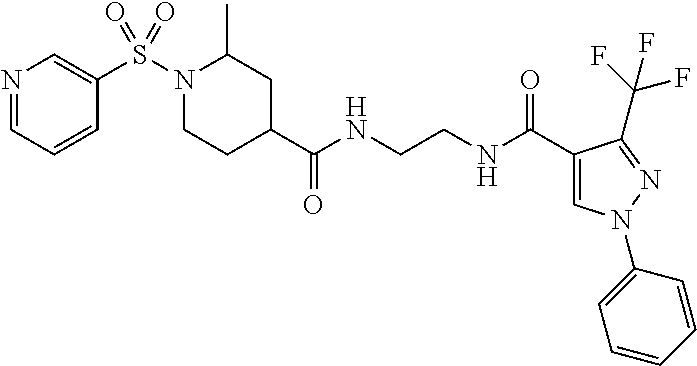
C1CC(C(NCCNC(C2=CN(C3=CC=CC=C3)N=C2C(F)(F)F)=O)=O)CC(C)N1S(=O)(C1=CN=CC=C1)=O
